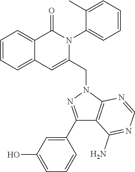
C1=CC=C2C(=C1)C(=O)N(C1=CC=CC=C1C)C(CN1N=C(C3=CC(O)=CC=C3)C3=C1N=CN=C3N)=C2
